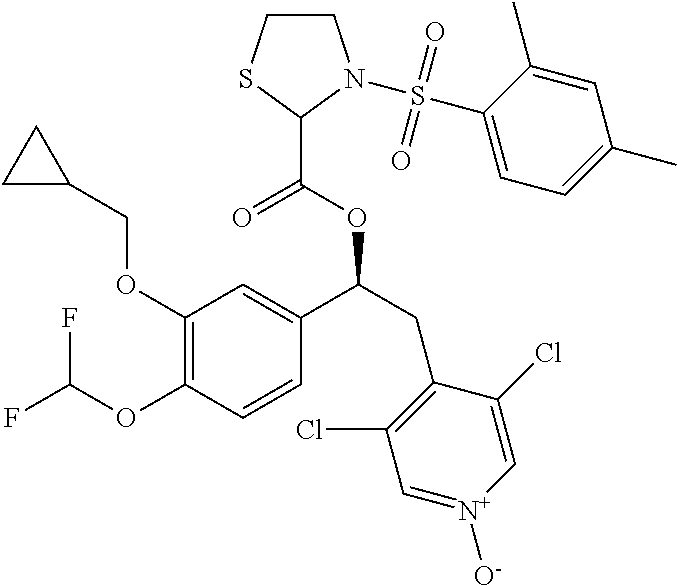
C1(OCC2CC2)=C(OC(F)F)C=CC(C(CC2=C(Cl)C=[N+]([O-])C=C2Cl)OC(=O)C2SCCN2S(C2=CC=C(C)C=C2C)(=O)=O)=C1
